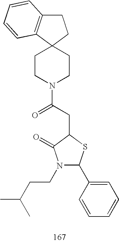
C12(CCN(C(CC3C(=O)N(CCC(C)C)C(C4=CC=CC=C4)S3)=O)CC1)CCC1=C2C=CC=C1
